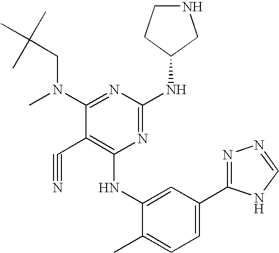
N1=C(NC2CNCC2)N=C(N(C)CC(C)(C)C)C(C#N)=C1NC1=CC(C2=NN=CN2)=CC=C1C
